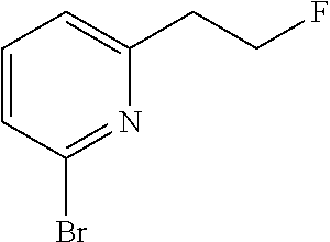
C1=CC(Br)=NC(CCF)=C1
